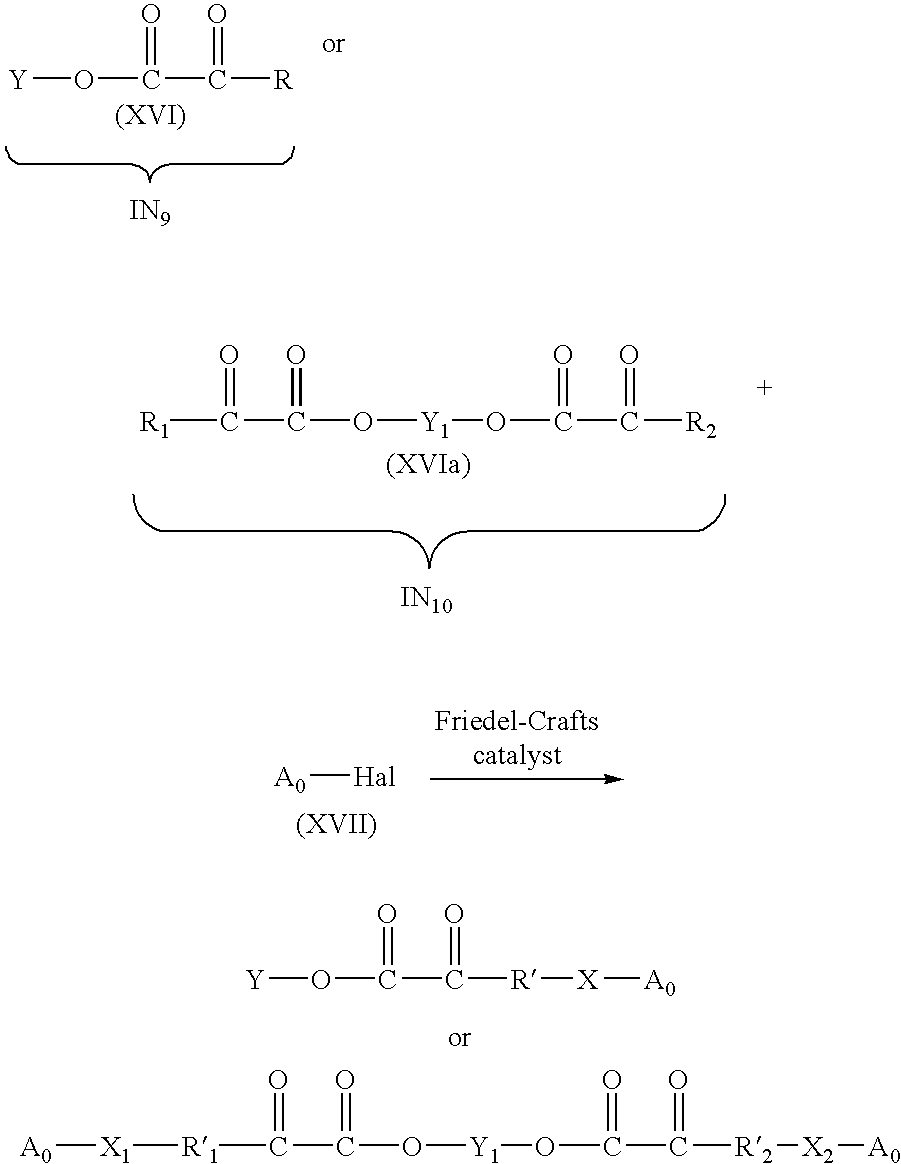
[Y]OC(C([R])=O)=O.[IN9].[R1]C(C(O[Y1]OC(C([R2])=O)=O)=O)=O.[IN10].[R1](C(C(O[Y1]OC(C([R2][X2][A0])=O)=O)=O)=O)[X1][A0].[Y]OC(C([R][X][A0])=O)=O.[A0][Hal]
